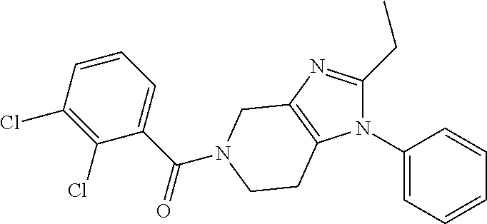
C1(N2C(CC)=NC3=C2CCN(C(C2=CC=CC(Cl)=C2Cl)=O)C3)=CC=CC=C1
